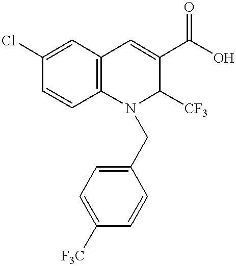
C1=CC2=C(C=C1Cl)C=C(C(O)=O)C([CF3])N2CC1=CC=C([F3C])C=C1
